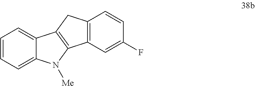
C1=CC=C2C(=C1)C1=C(N2[Me])C2=C(C1)C=CC(F)=C2
